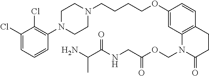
C1(Cl)=CC=CC(N2CCN(CCCCOC3=CC4=C(C=C3)CCC(=O)N4COC(CNC(=O)C(N)C)=O)CC2)=C1Cl
